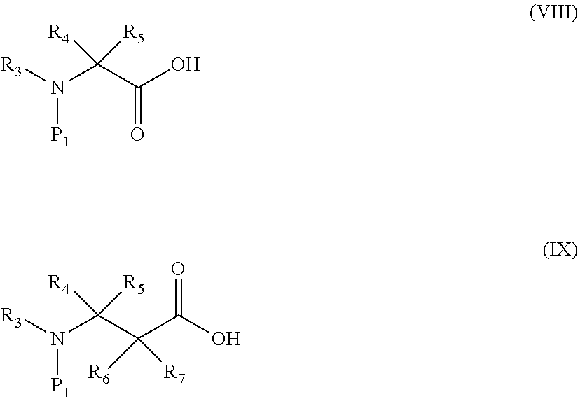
[P1]N([R3])C(C(O)=O)([R4])[R5].[P1]N([R3])C(C(C(O)=O)([R6])[R7])([R4])[R5]
